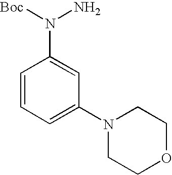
C1=CC=C(N2CCOCC2)C=C1N([Boc])N
